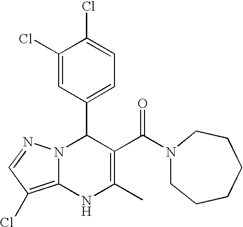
C1(Cl)=CC(C2N3C(=C(Cl)C=N3)NC(C)=C2C(=O)N2CCCCCC2)=CC=C1Cl
